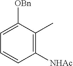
C1=C([OBn])C(C)=C([NHAc])C=C1
